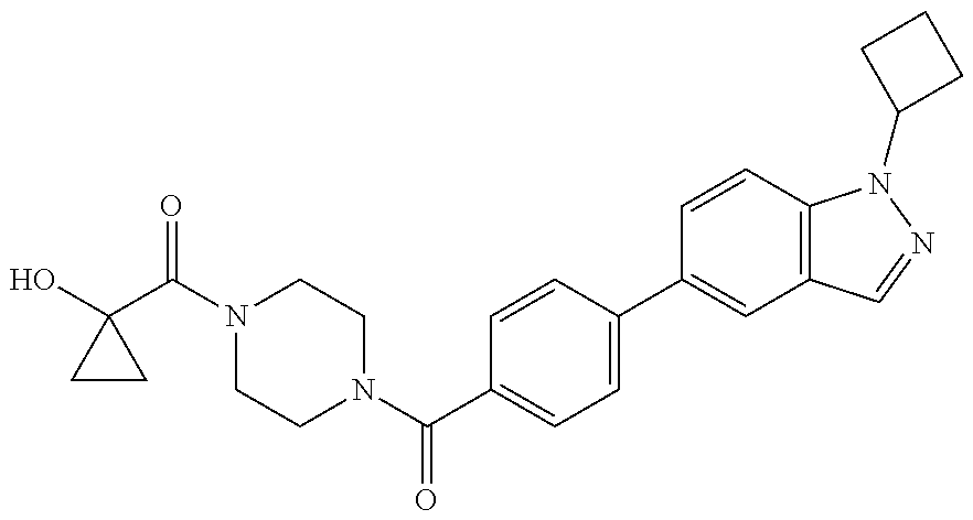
OC1(C(N2CCN(C(C3=CC=C(C4=CC5=C(C=C4)N(C4CCC4)N=C5)C=C3)=O)CC2)=O)CC1
